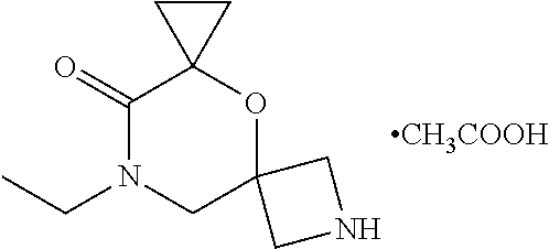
C1(=O)N(CC)CC2(OC13CC3)CNC2.[CH3COOH]
